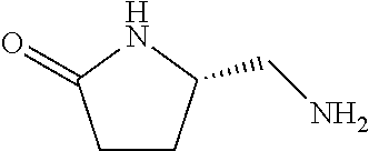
C1CC(CN)NC1=O
